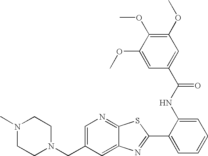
C1=C(CN2CCN(C)CC2)C=C2C(=N1)SC(C1=CC=CC=C1NC(C1=CC(OC)=C(OC)C(OC)=C1)=O)=N2
